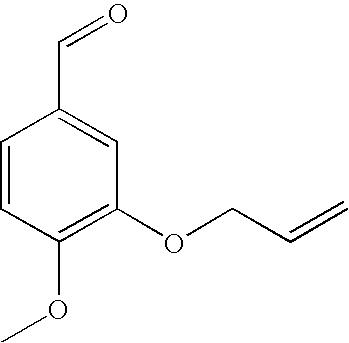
C1=CC(OC)=C(OCC=C)C=C1C=O
